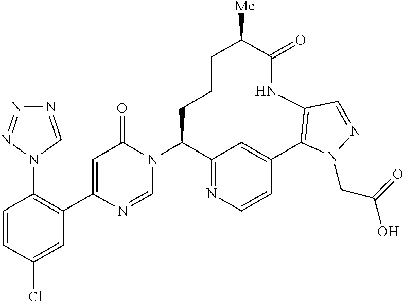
C12=NC=CC(=C1)C1=C(NC(=O)C([Me])CCCC2N2C(=O)C=C(C3=C(N4C=NN=N4)C=CC(Cl)=C3)N=C2)C=NN1CC(O)=O
